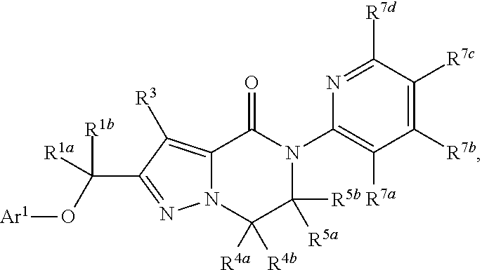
C12=C([R3])C(C([R1b])([R1a])O[Ar1])=NN1C([R4a])([R4b])C([R5b])([R5a])N(C1=C([R7a])C([R7b])=C([R7c])C([R7d])=N1)C2=O
